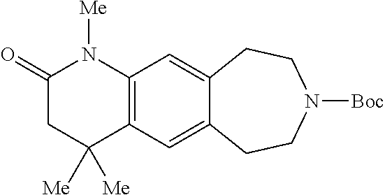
N1([Me])C(=O)CC([Me])([Me])C2=C1C=C1C(=C2)CCN([Boc])CC1
